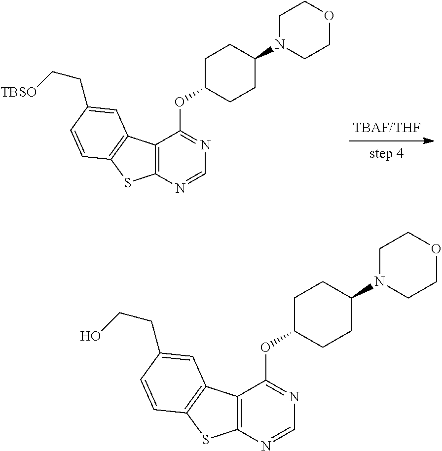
C12=C(N=CN=C1OC1CCC(N3CCOCC3)CC1)SC1=C2C=C(CCO)C=C1.C12=C(N=CN=C1OC1CCC(N3CCOCC3)CC1)SC1=C2C=C(CC[TBSO])C=C1
